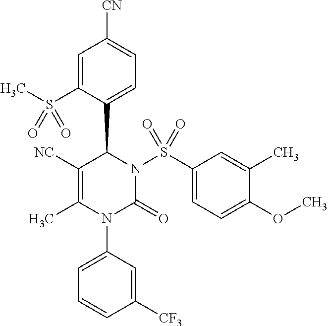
C1([NC])=C(C)N(C2=CC=CC([CF3])=C2)C(=O)N(S(C2=CC=C(OC)C(C)=C2)(=O)=O)C1C1=CC=C([CN])C=C1S(C)(=O)=O
